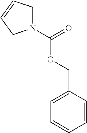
N1(C(=O)OCC2=CC=CC=C2)CC=CC1
